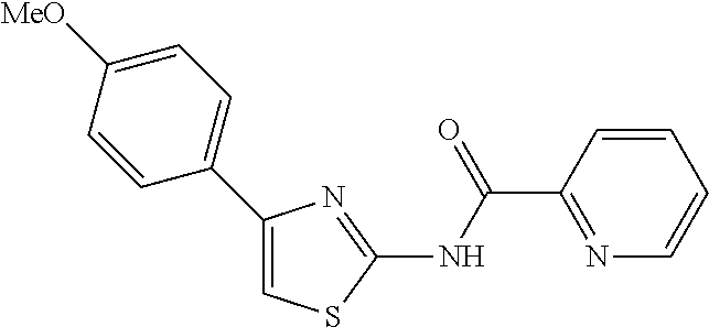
C1=CC(C(NC2=NC(C3=CC=C([MeO])C=C3)=CS2)=O)=NC=C1
